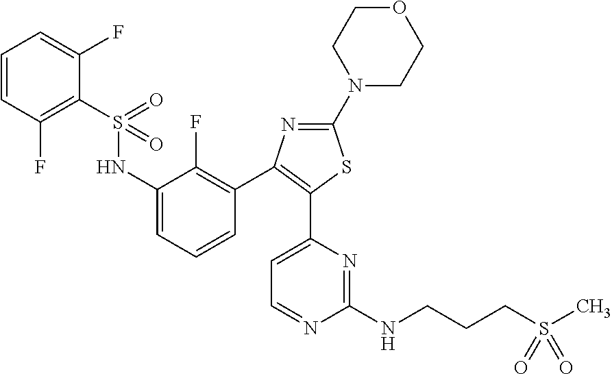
C(CCS(C)(=O)=O)NC1=NC(C2=C(C3=C(F)C(NS(=O)(=O)C4=C(F)C=CC=C4F)=CC=C3)N=C(N3CCOCC3)S2)=CC=N1
